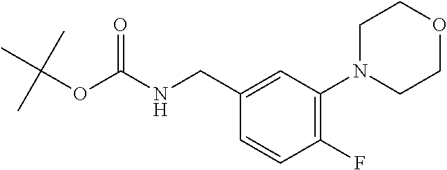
C(NC(OC(C)(C)C)=O)C1=CC(N2CCOCC2)=C(F)C=C1
